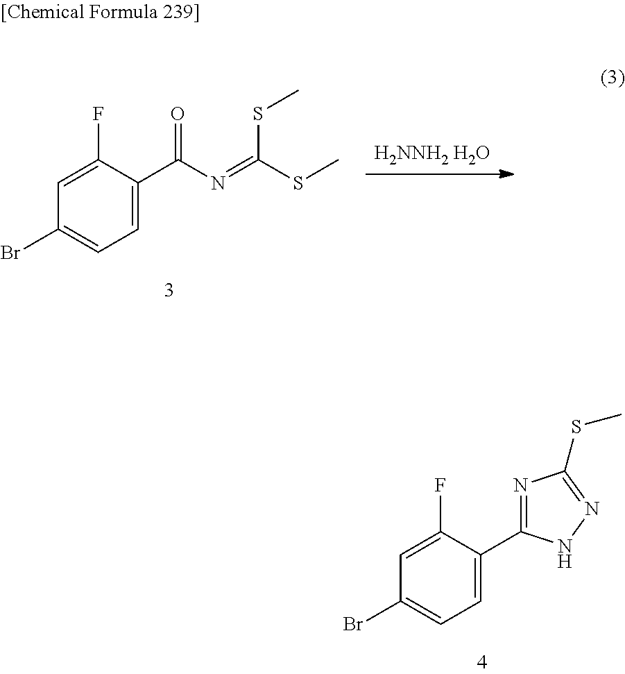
C1(Br)=CC=C(C2=NC(SC)=NN2)C(F)=C1.[H2NNH2 H2O].C1(Br)=CC=C(C(N=C(SC)SC)=O)C(F)=C1
